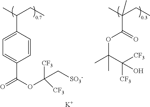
C1=C(C(CC)C)C=CC(C(=O)OC([CF3])(C[SO3-])[CF3])=C1.[K].O=C(OC(C([CF3])([CF3])O)(C)C)C(CC)(C)C
